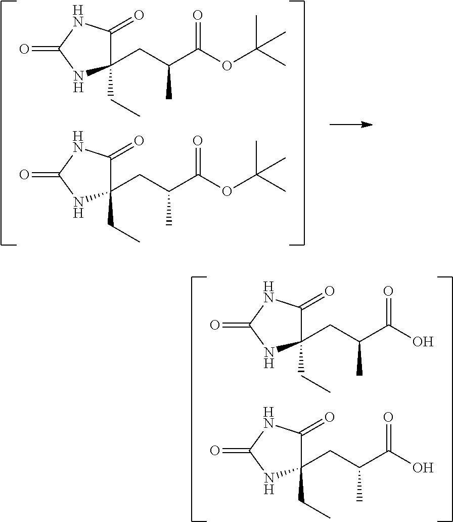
C1(CC(C(OC(C)(C)C)=O)C)(CC)C(=O)NC(=O)N1.C1(CC(C(OC(C)(C)C)=O)C)(CC)C(=O)NC(=O)N1.C1(CC(C(O)=O)C)(CC)C(=O)NC(=O)N1.C1(CC(C(O)=O)C)(CC)C(=O)NC(=O)N1
